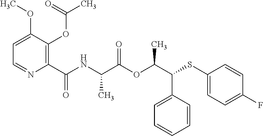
C1(C(=O)NC(C(OC(C(SC2=CC=C(F)C=C2)C2=CC=CC=C2)C)=O)C)=C(OC(C)=O)C(OC)=CC=N1
